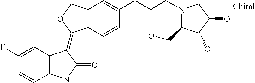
C12=C(C=CC(CCCN3C(CO)C(O)C(O)C3)=C1)C(=C1C3=C(C=CC(F)=C3)NC1=O)OC2
